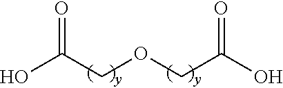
C(COCC(O)=O)(O)=O
